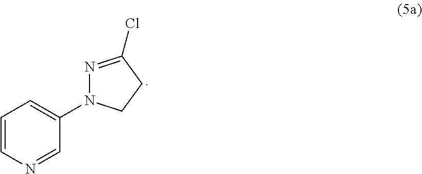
C1=CN=CC(N2N=C(Cl)CC2)=C1
